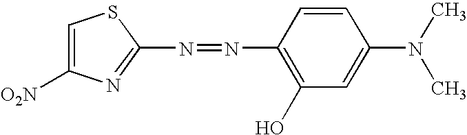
N(=NC1=C(O)C=C(N(C)C)C=C1)C1=NC([O2N])=CS1
